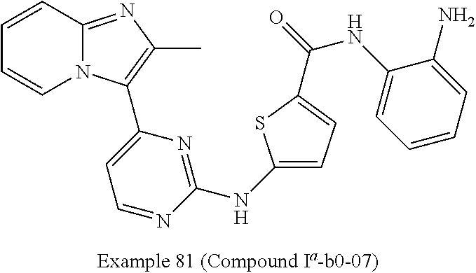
C1=CC2=NC(C)=C(C3=CC=NC(NC4=CC=C(C(NC5=CC=CC=C5N)=O)S4)=N3)N2C=C1
